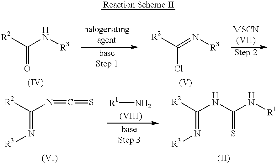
O=C([R2])N[R3].[R2]C(=N[R3])Cl.N(=C(N=C=S)[R2])[R3].[R1]N.N(=C(NC(N[R1])=S)[R2])[R3].[Reaction Scheme II]
